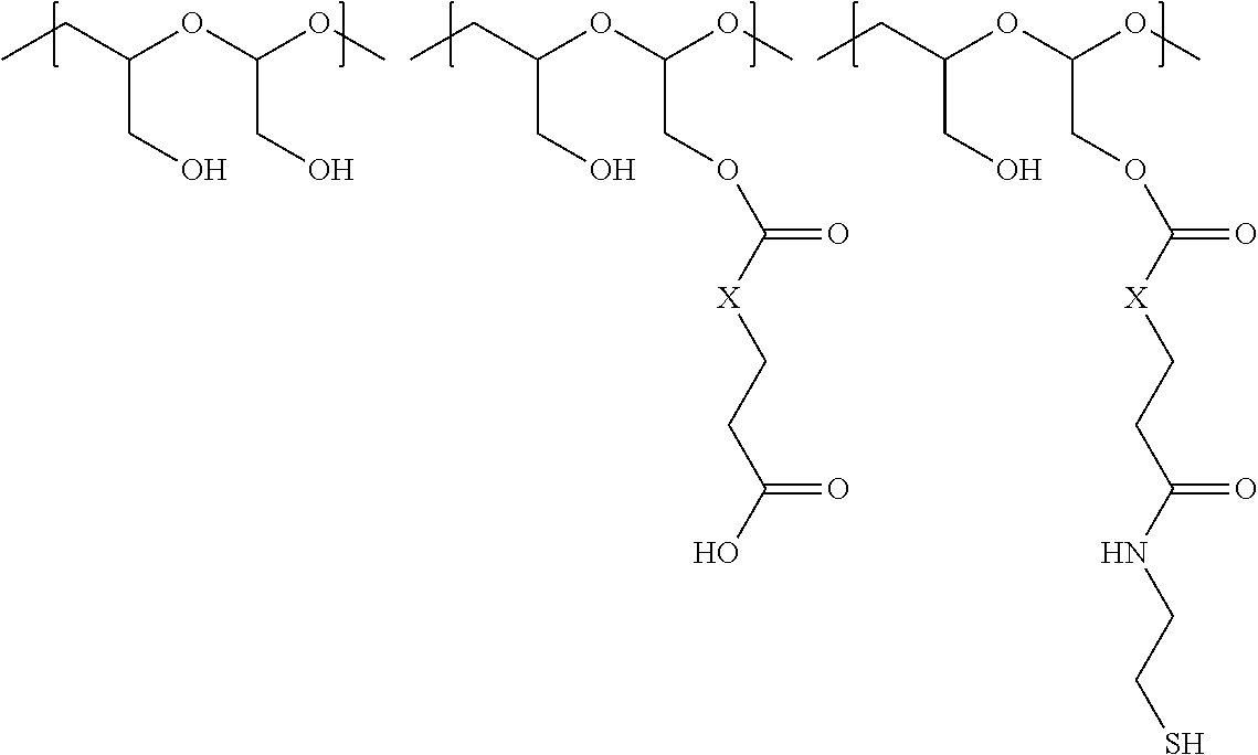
CCC(OC(OC)CO)CO.CCC(OC(OC)COC(=O)[X]CCC(O)=O)CO.CCC(OC(OC)COC(=O)[X]CCC(NCCS)=O)CO
